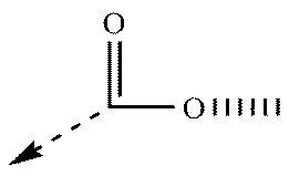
C(OC)=O
